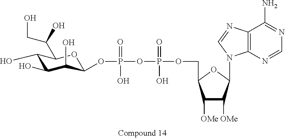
C1(O)C(O)C(O)C(OP(=O)(O)OP(=O)(O)OCC2C([OMe])C([OMe])C(N3C4=C(N=C3)C(N)=NC=N4)O2)OC1C(CO)O
